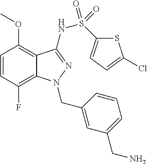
C1=CC(F)=C2C(=C1OC)C(NS(=O)(C1=CC=C(Cl)S1)=O)=NN2CC1=CC(CN)=CC=C1
